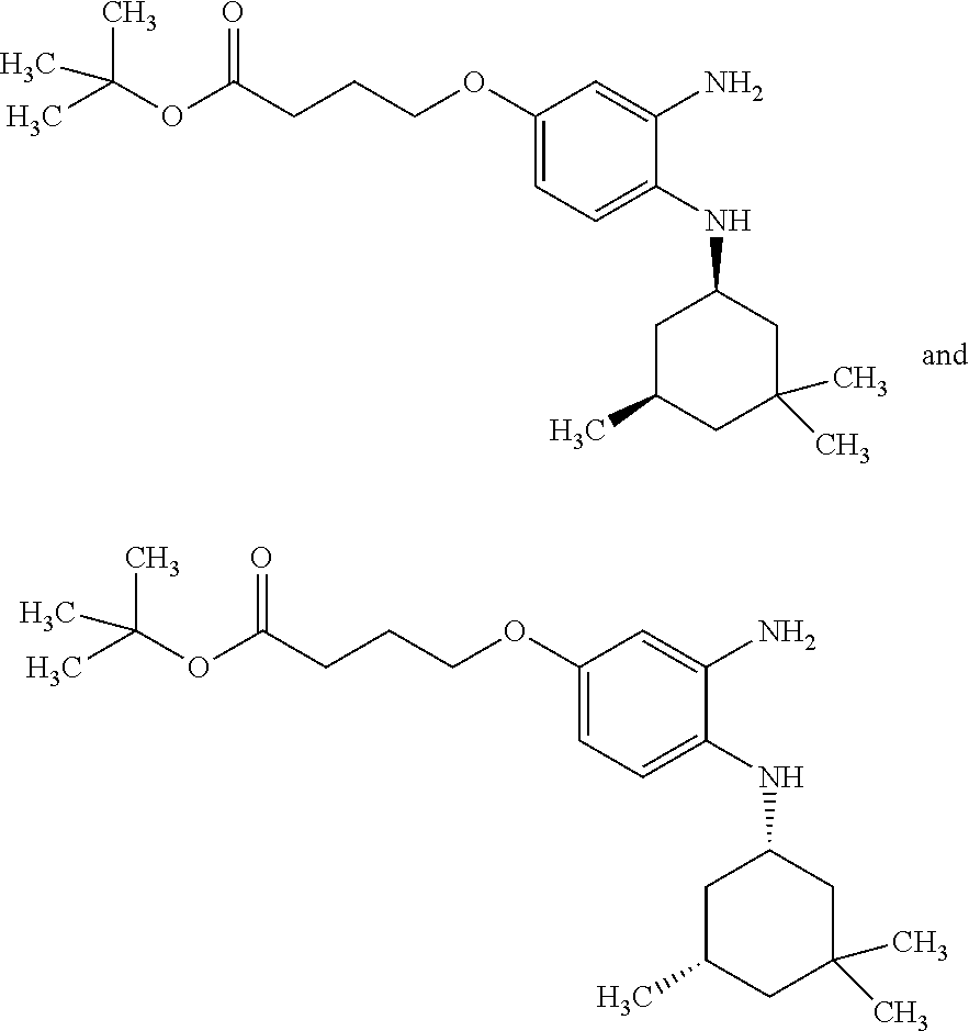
C1(OCCCC(OC(C)(C)C)=O)=CC=C(NC2CC(C)CC(C)(C)C2)C(N)=C1.C1(OCCCC(OC(C)(C)C)=O)=CC=C(NC2CC(C)CC(C)(C)C2)C(N)=C1
